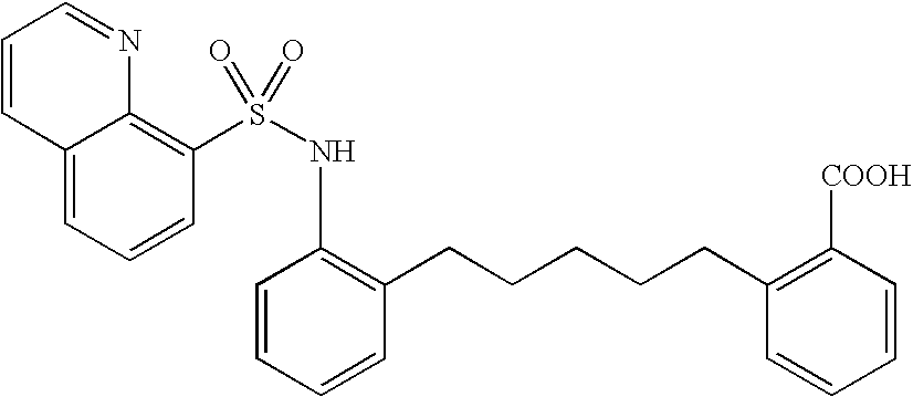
C12=CC=CC(S(=O)(NC3=C(CCCCCC4=C([COOH])C=CC=C4)C=CC=C3)=O)=C1N=CC=C2
